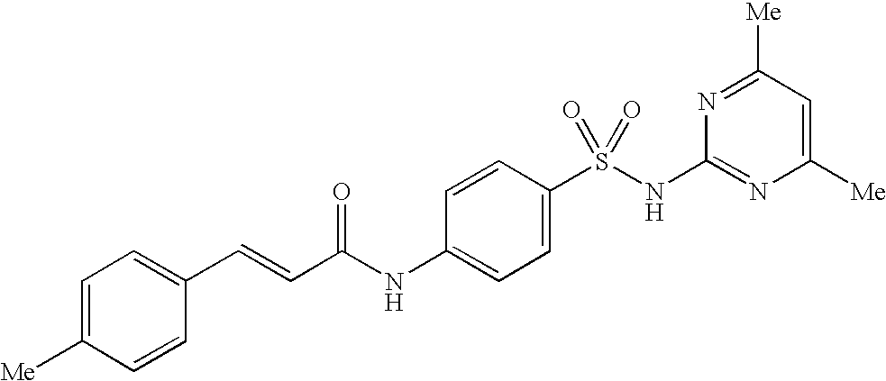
C1=C([Me])C=CC(C=CC(NC2=CC=C(S(NC3=NC([Me])=CC([Me])=N3)(=O)=O)C=C2)=O)=C1
